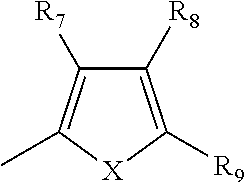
C1([R8])=C([R9])[X]C(C)=C1[R7]
